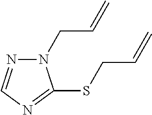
N1(CC=C)N=CN=C1SCC=C
